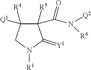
C1([Q1])([R4])C([R5])(C(N([Q2])[R6])=O)C(=[Y1])N([R1])C1
